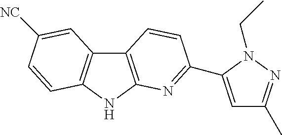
C12=C(NC3=C1C=C([NC])C=C3)N=C(C1=CC(C)=NN1CC)C=C2
